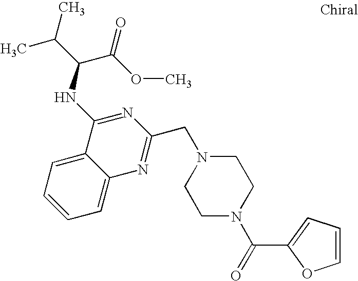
C1=C2C(=CC=C1)C(NC(C(C)C)C(OC)=O)=NC(CN1CCN(C(=O)C3=CC=CO3)CC1)=N2
